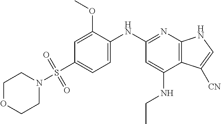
C1=C(OC)C(NC2=NC3=C(C(NCC)=C2)C([CN])=CN3)=CC=C1S(N1CCOCC1)(=O)=O
